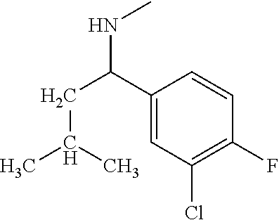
C1(F)=C(Cl)C=C(C(CC(C)C)NC)C=C1
